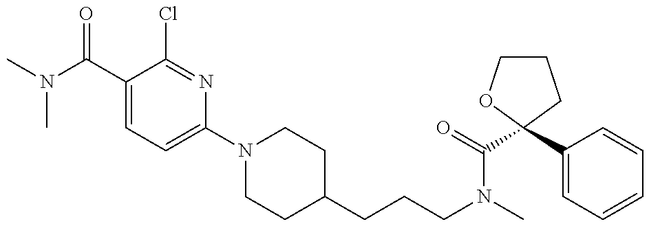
CN(C(C1=CC=C(N2CCC(CCCN(C)C(=O)C3(C4=CC=CC=C4)OCCC3)CC2)N=C1Cl)=O)C
